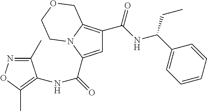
C1=C(C(=O)NC2=C(C)ON=C2C)N2C(=C1C(NC(C1=CC=CC=C1)CC)=O)COCC2
